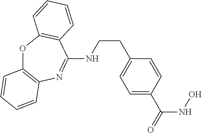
O1C2=C(N=C(NCCC3=CC=C(C(NO)=O)C=C3)C3=C1C=CC=C3)C=CC=C2
